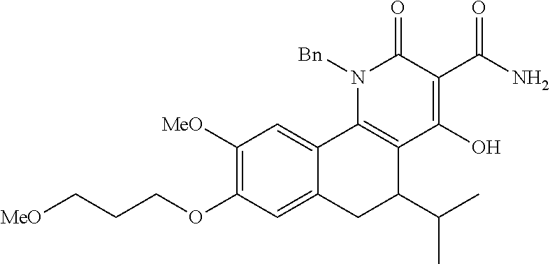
C1([MeO])=C(OCCC[MeO])C=C2C(=C1)C1=C(C(C(C)C)C2)C(O)=C(C(N)=O)C(=O)N1[Bn]
